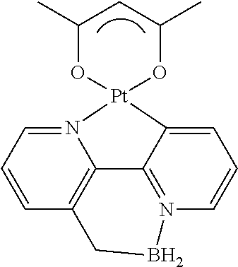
N12=CC=CC3=C1C1=N(C=CC=C1[Pt]21OC(C)CC(C)O1)BC3
